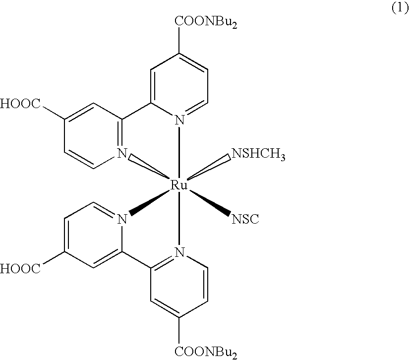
C1([HOOC])=CC2=N(C=C1)[Ru]1([NSC])([NSHCH3])(N3=CC=C([HOOC])C=C3C3=N1C=CC([COONBu2])=C3)N1=CC=C([COONBu2])C=C21
